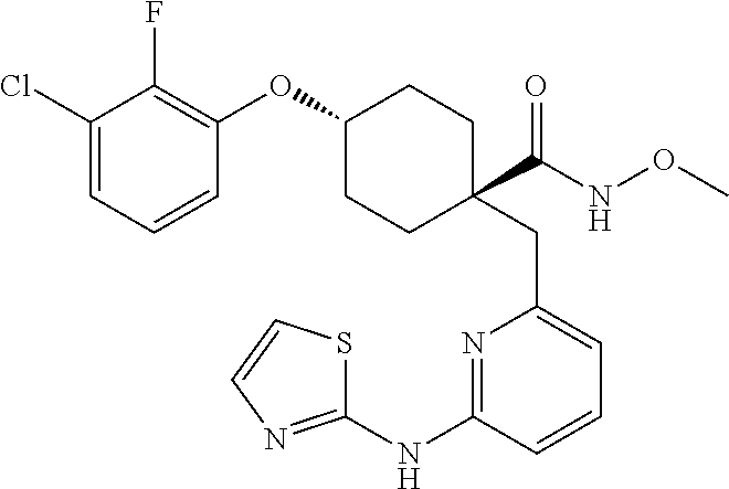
N1=C(NC2=NC=CS2)C=CC=C1CC1(C(NOC)=O)CCC(OC2=C(F)C(Cl)=CC=C2)CC1
